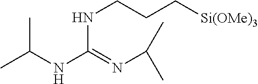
N(C(=NC(C)C)NC(C)C)CCC[Si(OMe)3]
